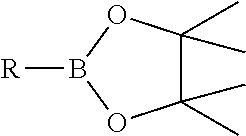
[R]B1OC(C)(C)C(C)(C)O1
